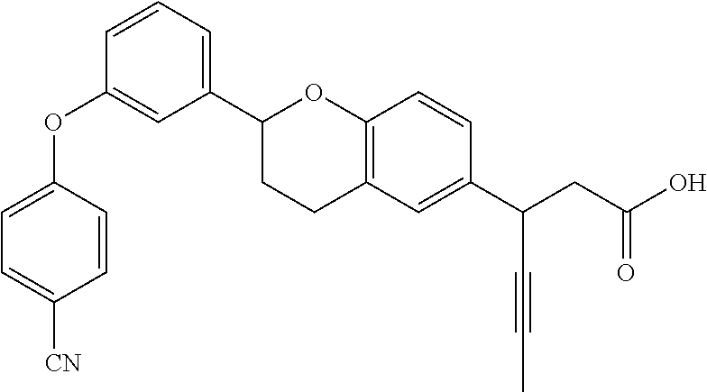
C1(C2CCC3=C(O2)C=CC(C(CC(O)=O)C#CC)=C3)=CC=CC(OC2=CC=C([CN])C=C2)=C1
